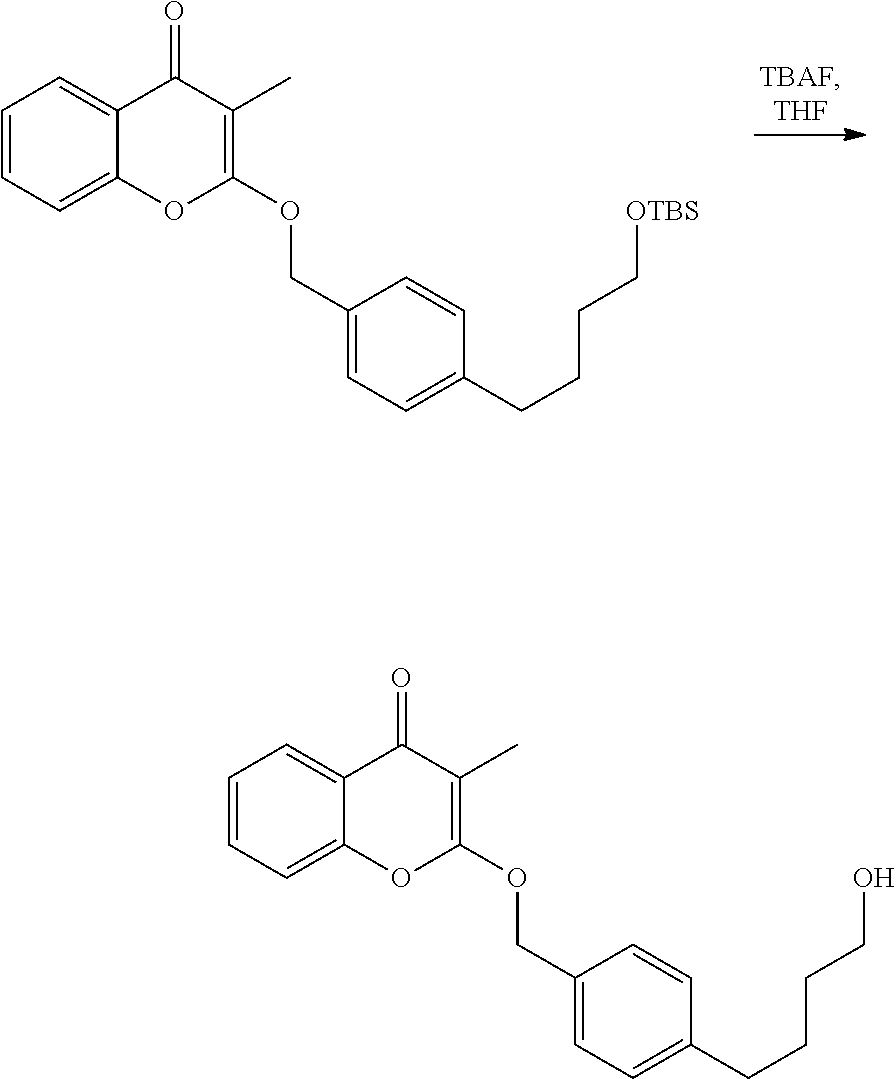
C1=CC=C2C(=C1)C(=O)C(C)=C(OCC1=CC=C(CCCC[OTBS])C=C1)O2.C1=CC=C2C(=C1)C(=O)C(C)=C(OCC1=CC=C(CCCCO)C=C1)O2
